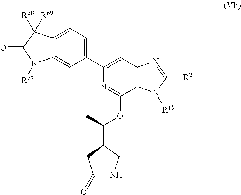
C1=C(C2=CC=C3C(=C2)N([R67])C(=O)C3([R68])[R69])N=C(OC(C)C2CNC(=O)C2)C2=C1N=C([R2])N2[R1b]
